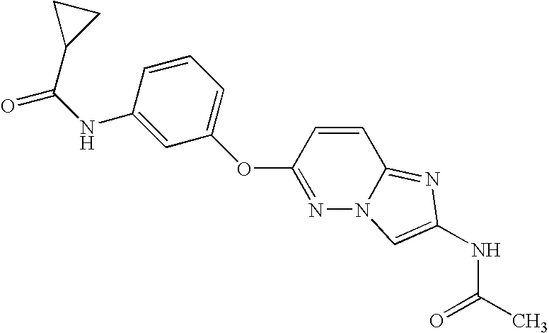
N12C(=NC(NC(=O)C)=C1)C=CC(OC1=CC=CC(NC(=O)C3CC3)=C1)=N2
